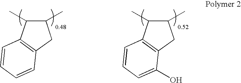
C1(C)C(C)C2=C(C1)C=CC=C2.C1(C)C(C)C2=C(C1)C(O)=CC=C2
